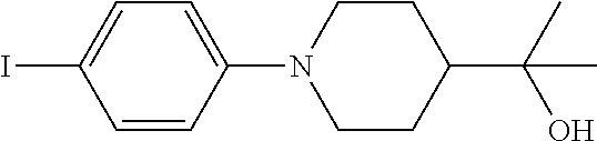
C1=C(N2CCC(C(C)(O)C)CC2)C=CC(I)=C1
